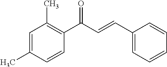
C1=CC(C)=CC(C)=C1C(C=CC1=CC=CC=C1)=O
